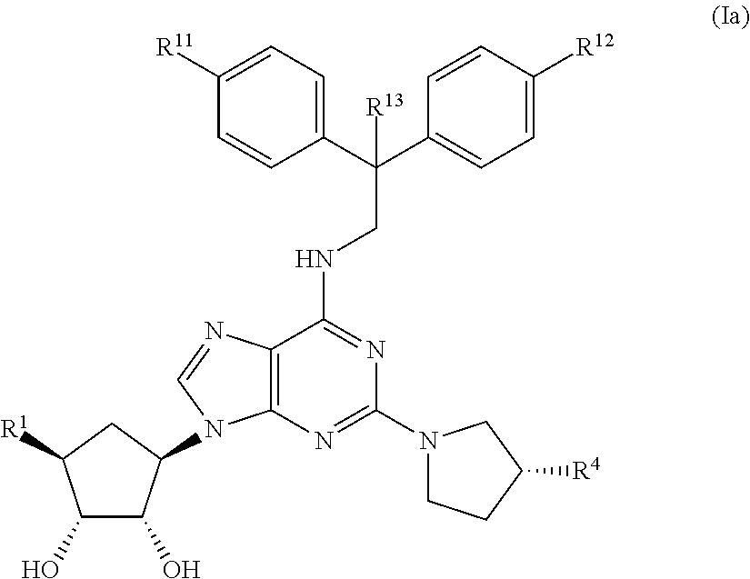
C12=C(N=C(N3CCC([R4])C3)N=C1NCC(C1=CC=C([R12])C=C1)(C1=CC=C([R11])C=C1)[R13])N(C1C(O)C(O)C([R1])C1)C=N2
